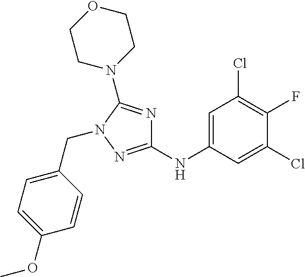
C1=C(OC)C=CC(CN2N=C(NC3=CC(Cl)=C(F)C(Cl)=C3)N=C2N2CCOCC2)=C1
